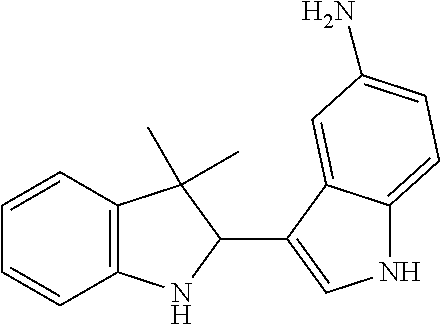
C1=CC2=C(C=C1)NC(C1=CNC3=CC=C(N)C=C13)C2(C)C
